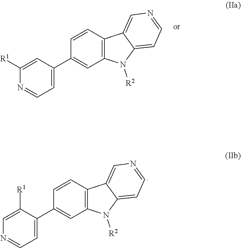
C1=C(C2=CC3=C(C=C2)C2=CN=CC=C2N3[R2])C=C([R1])N=C1.C1=C(C2=CC3=C(C=C2)C2=CN=CC=C2N3[R2])C([R1])=CN=C1
